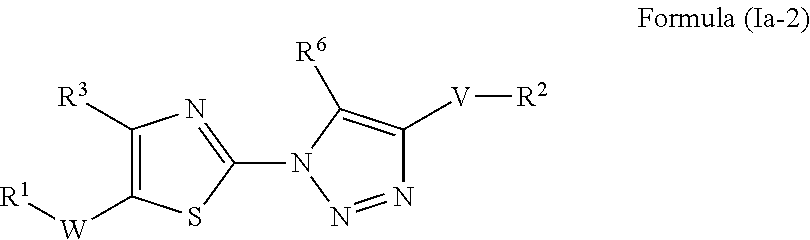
C1([R3])=C([W][R1])SC(N2N=NC([V][R2])=C2[R6])=N1
